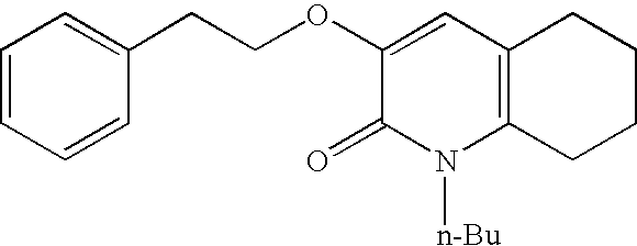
C1(=O)N([n-Bu])C2=C(C=C1OCCC1=CC=CC=C1)CCCC2
